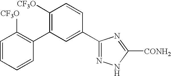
C1=CC=CC(C2=C([CF3O])C=CC(C3=NNC([CONH2])=N3)=C2)=C1[CF3O]
